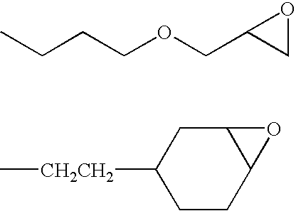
CCCCOCC1CO1.C1C([CH2CH2]C)CCC2C1O2
